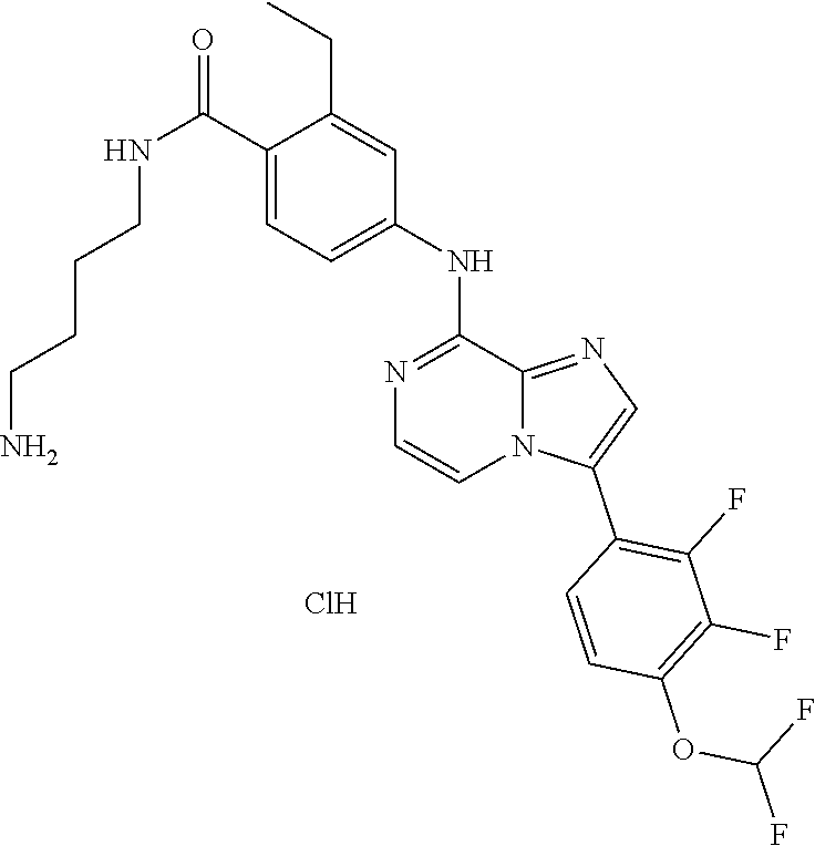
C1(CC)=CC(NC2=NC=CN3C2=NC=C3C2=C(F)C(F)=C(OC(F)F)C=C2)=CC=C1C(NCCCCN)=O.Cl
